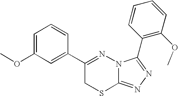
C1(OC)=CC=CC(C2=NN3C(=NN=C3C3=C(OC)C=CC=C3)SC2)=C1
